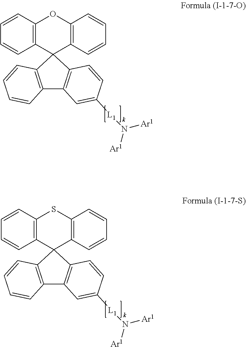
C12=C(C=CC=C1)OC1=C(C=CC=C1)C21C2=C(C3=C1C=CC=C3)C=C([L1]N([Ar1])[Ar1])C=C2.C12=C(C=CC=C1)SC1=C(C=CC=C1)C21C2=C(C3=C1C=CC=C3)C=C([L1]N([Ar1])[Ar1])C=C2
